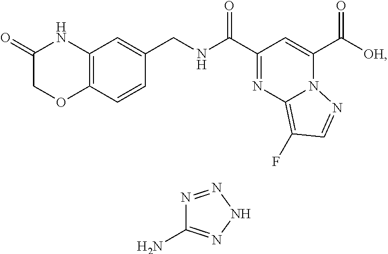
C(=O)(C1=CC(C(=O)NCC2=CC3=C(C=C2)OCC(=O)N3)=NC2=C(F)C=NN21)[OH].NC1=NNN=N1
